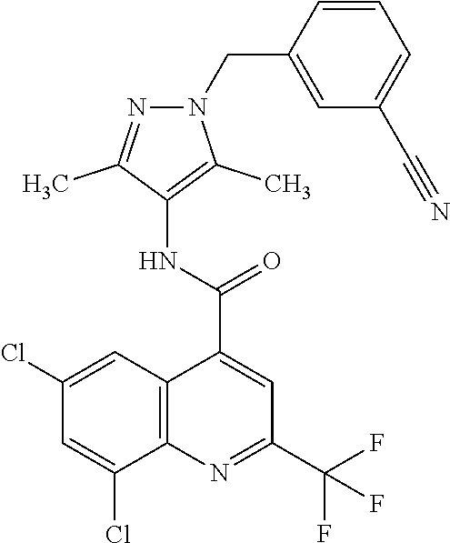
N1=C(C)C(NC(C2=CC(C(F)(F)F)=NC3=C2C=C(Cl)C=C3Cl)=O)=C(C)N1CC1=CC(C#N)=CC=C1
